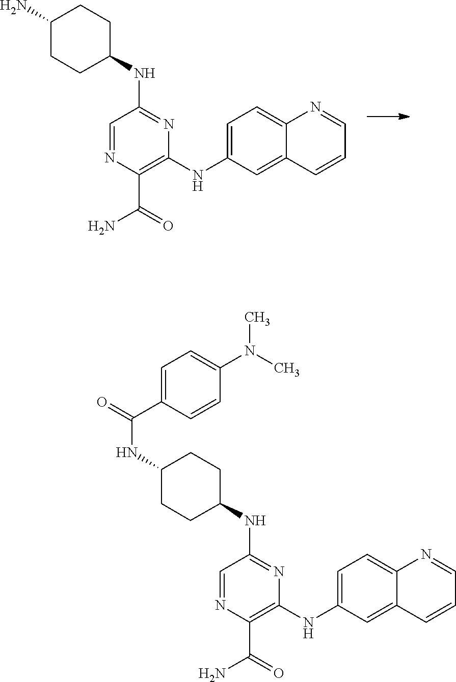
N1=CC(NC2CCC(N)CC2)=NC(NC2=CC=C3C(=C2)C=CC=N3)=C1C(=O)N.N1=CC(NC2CCC(NC(C3=CC=C(N(C)C)C=C3)=O)CC2)=NC(NC2=CC=C3C(=C2)C=CC=N3)=C1C(=O)N
